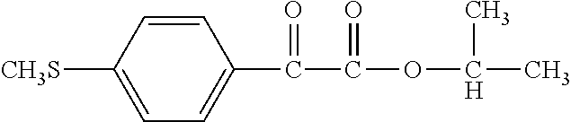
C1=CC([CH3S])=CC=C1C(C(OC(C)C)=O)=O
